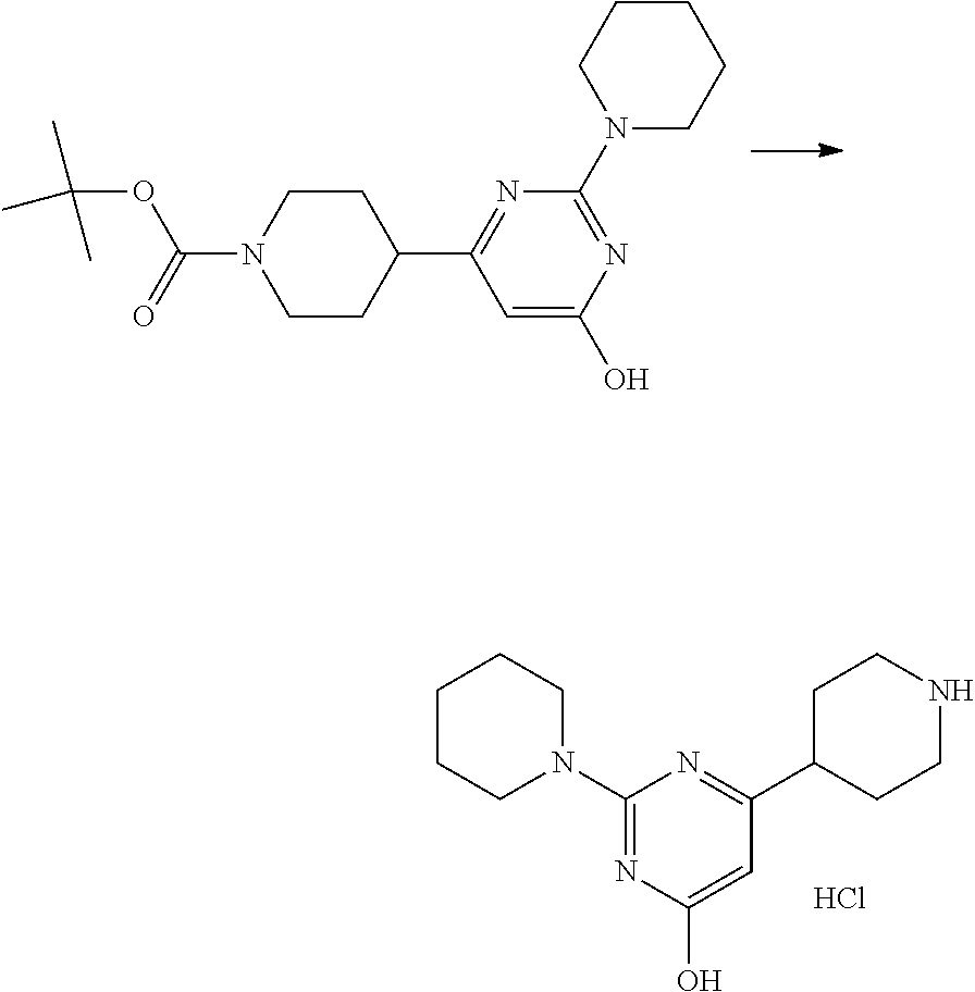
C1(N2CCCCC2)=NC(O)=CC(C2CCNCC2)=N1.Cl.N1(C2=NC(O)=CC(C3CCN(C(OC(C)(C)C)=O)CC3)=N2)CCCCC1
